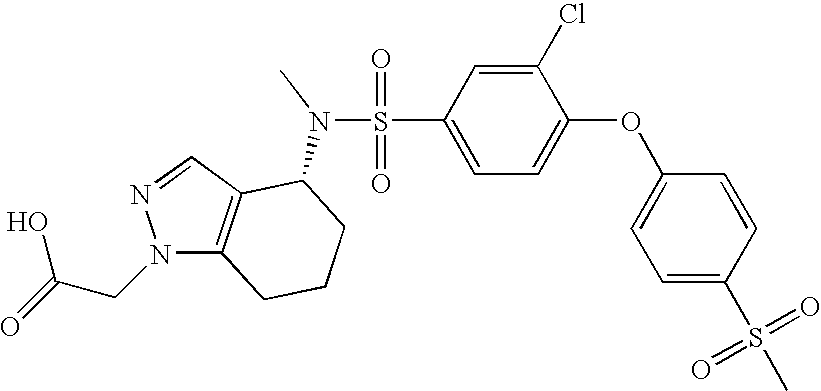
O=S(=O)(C1=CC=C(OC2=CC=C(S(C)(=O)=O)C=C2)C(Cl)=C1)N(C1C2=C(N(CC(=O)O)N=C2)CCC1)C
